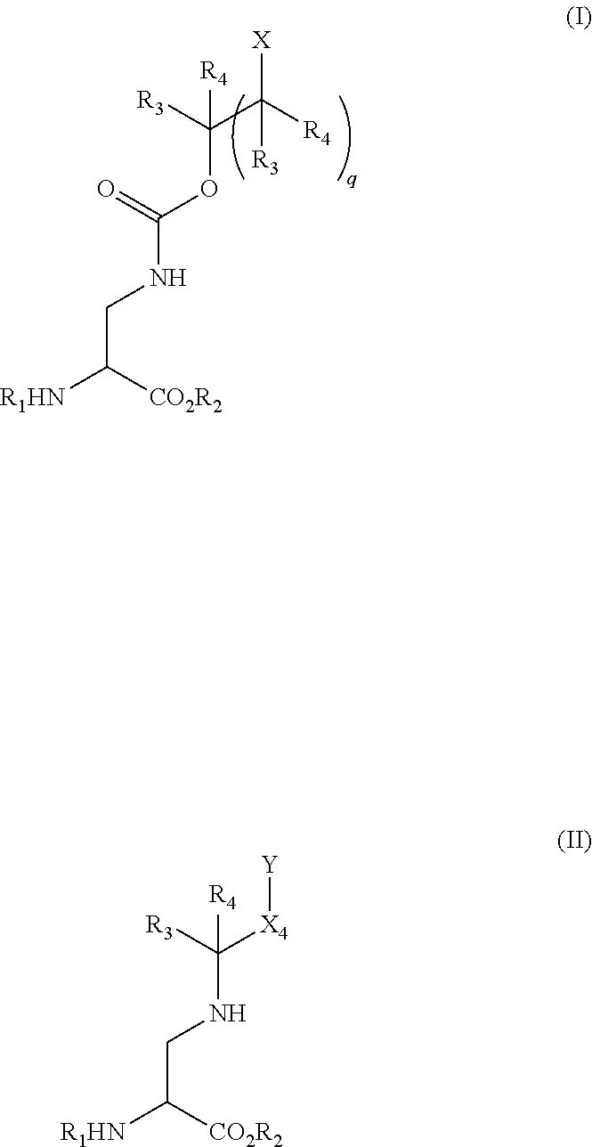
[R3]C(C([R4])([X])[R3])(OC(NCC([R1HN])[CO2R2])=O)[R4].[R3]C([X4][Y])(NCC([R1HN])[CO2R2])[R4]
